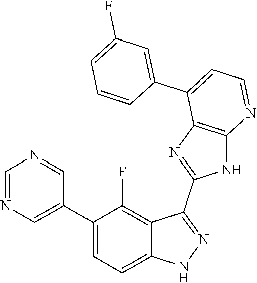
C1=NC=C(C2=CC=C3C(=C2F)C(C2=NC4=C(N2)N=CC=C4C2=CC(F)=CC=C2)=NN3)C=N1
